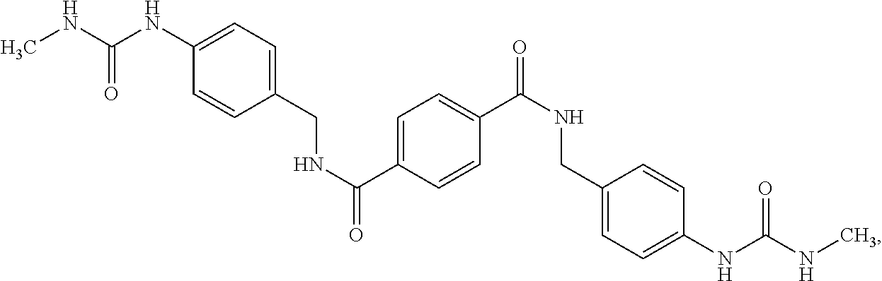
CNC(NC1=CC=C(CNC(=O)C2=CC=C(C(NCC3=CC=C(NC(NC)=O)C=C3)=O)C=C2)C=C1)=O
